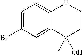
BrC1=CC=C2C(=C1)C(O)(C)CCO2
